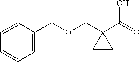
C1=CC(COCC2(C(=O)O)CC2)=CC=C1
